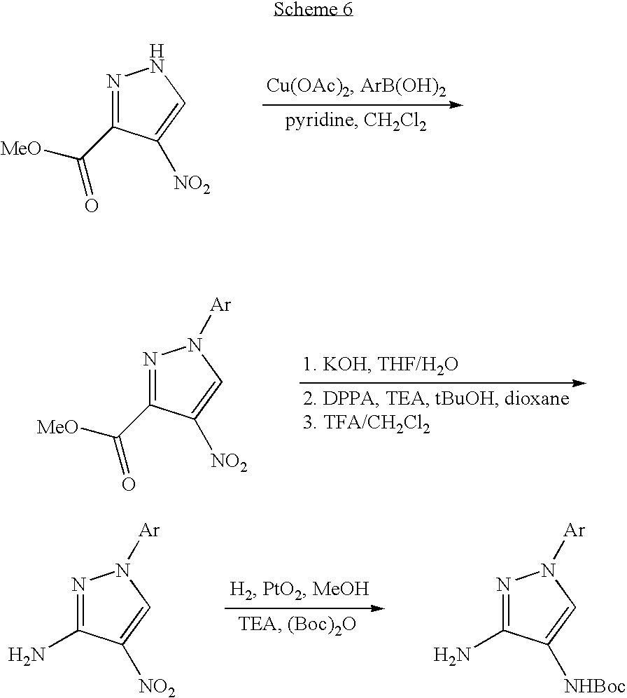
N1=C(C(=O)[MeO])C([NO2])=CN1.N1=C(C(=O)[MeO])C([NO2])=CN1[Ar].N1=C(N)C([NO2])=CN1[Ar].N1=C(N)C([NHBoc])=CN1[Ar]
